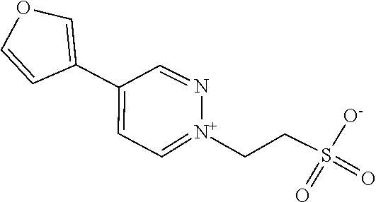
C1(C2=CC=[N+](CCS(=O)(=O)[O-])N=C2)=COC=C1
